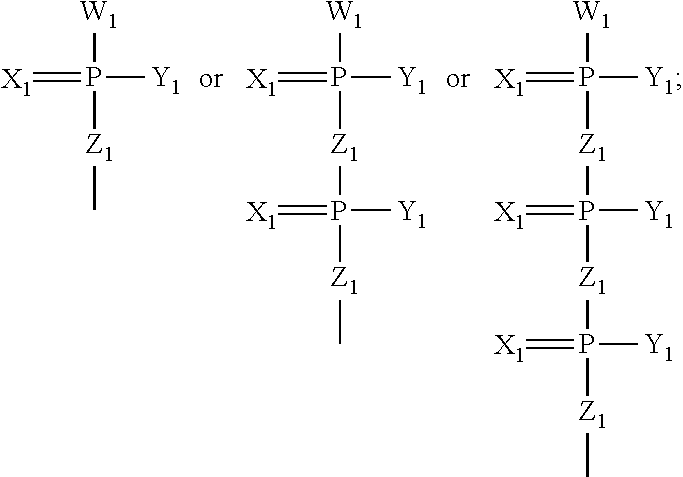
[W1]P(=[X1])([Z1]C)[Y1].[W1]P(=[X1])([Z1]P([Z1]C)(=[X1])[Y1])[Y1].[W1]P(=[X1])([Z1]P([Z1]P(=[X1])([Z1]C)[Y1])(=[X1])[Y1])[Y1]
